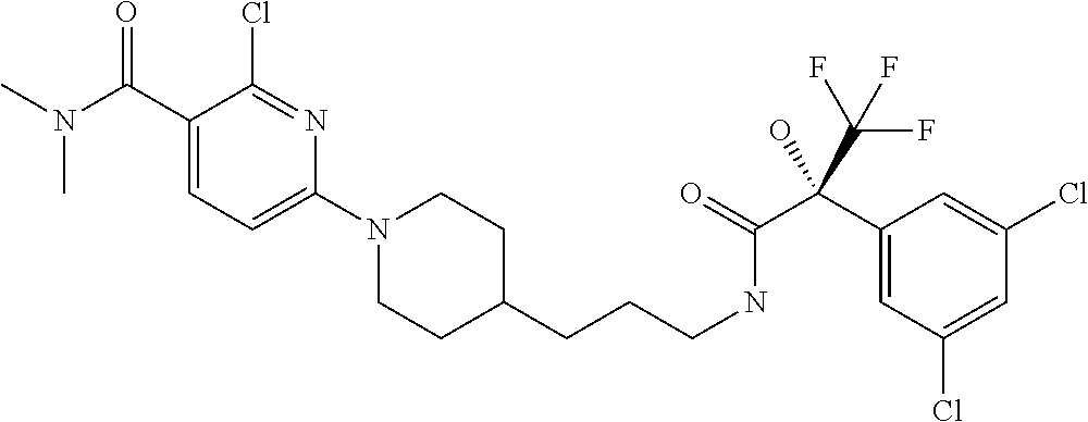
C1(N2CCC(CCCNC(=O)C(C3=CC(Cl)=CC(Cl)=C3)(C(F)(F)F)O)CC2)=CC=C(C(N(C)C)=O)C(Cl)=N1
